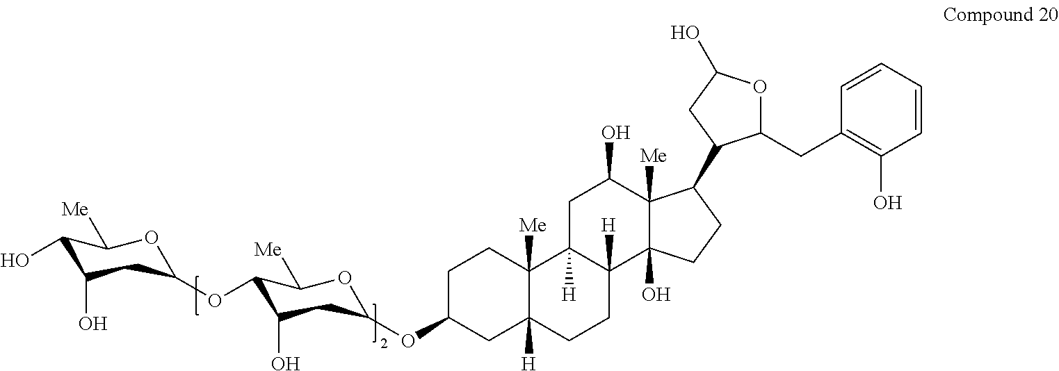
C1(O)C(O)CC(OC2C(O)CC(OC3CC4([H])C([Me])(CC3)C3([H])C([H])(CC4)C4(O)C([Me])(C(O)C3)C(C3C(CC5=C(O)C=CC=C5)OC(O)C3)CC4)OC2[Me])OC1[Me]
